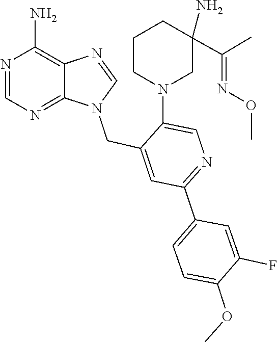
N1(CC2=CC(C3=CC=C(OC)C(F)=C3)=NC=C2N2CC(C(C)=NOC)(N)CCC2)C=NC2=C(N)N=CN=C12
